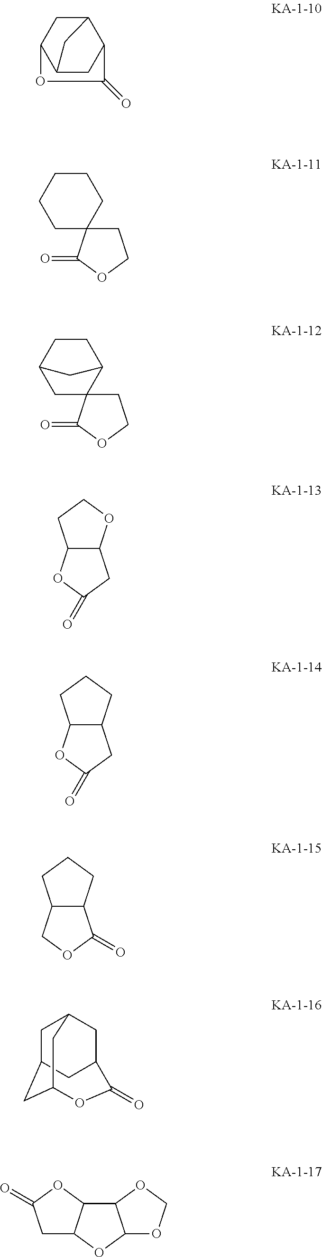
C12CC3C(CC1C(=O)O3)C2.C1CCCCC12CCOC2=O.C1C2CCC(C13CCOC3=O)C2.C12C(OCC1)CC(=O)O2.C12C(CCC1)CC(=O)O2.C12C(CCC1)C(=O)OC2.C1C2CC3OC(=O)C(CC1C3)C2.C1C2C(OC1=O)C1C(O2)OCO1
